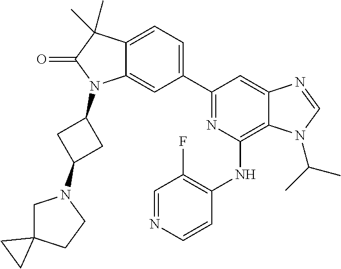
C12=CC=C(C3=NC(NC4=C(F)C=NC=C4)=C4C(=C3)N=CN4C(C)C)C=C1N(C1CC(N3CC4(CC3)CC4)C1)C(=O)C2(C)C
